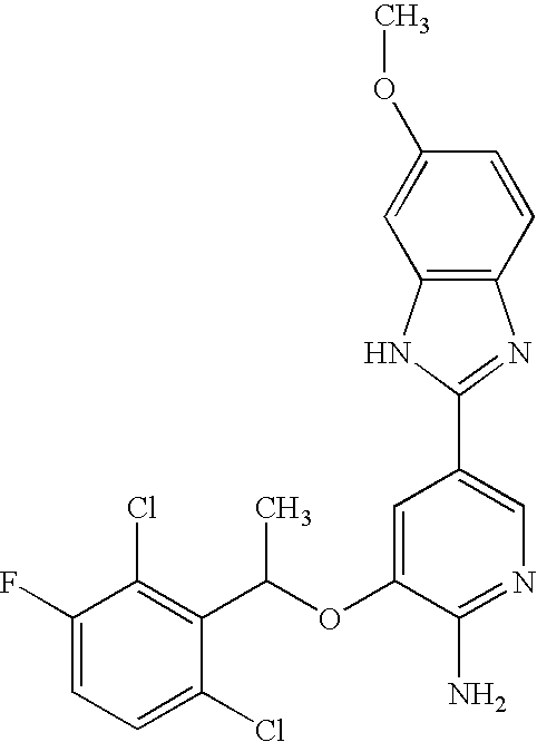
C1=C(F)C(Cl)=C(C(OC2=CC(C3=NC4=C(N3)C=C(OC)C=C4)=CN=C2N)C)C(Cl)=C1
